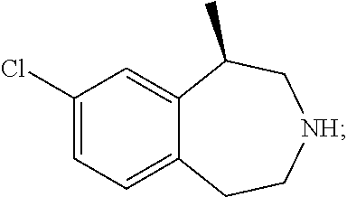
C1(Cl)=CC=C2C(=C1)C(C)C[NH]CC2
